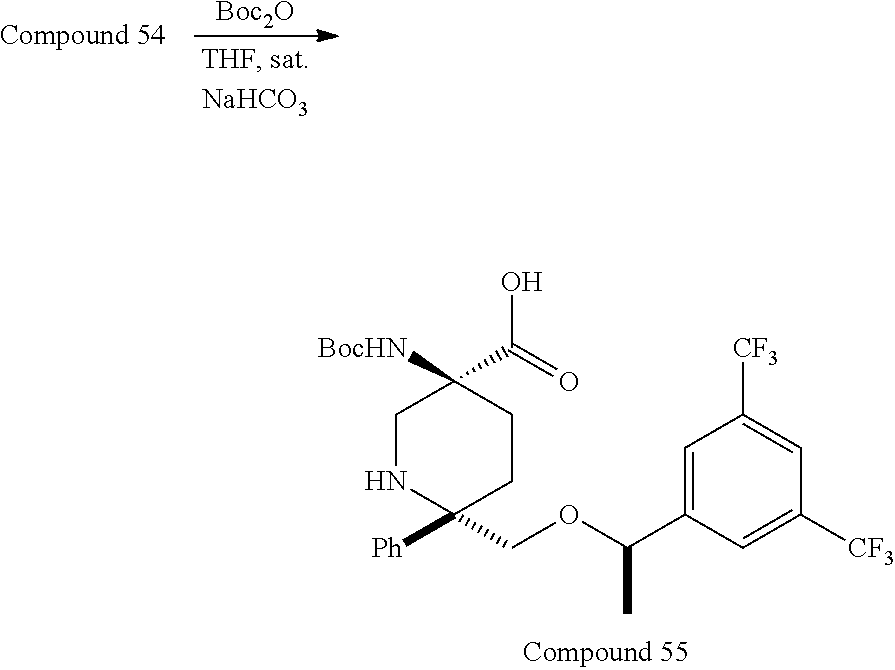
[Boc2O].C1NC([Ph])(COC(C2=CC([CF3])=CC([CF3])=C2)C)CCC1([BocHN])C(=O)O
